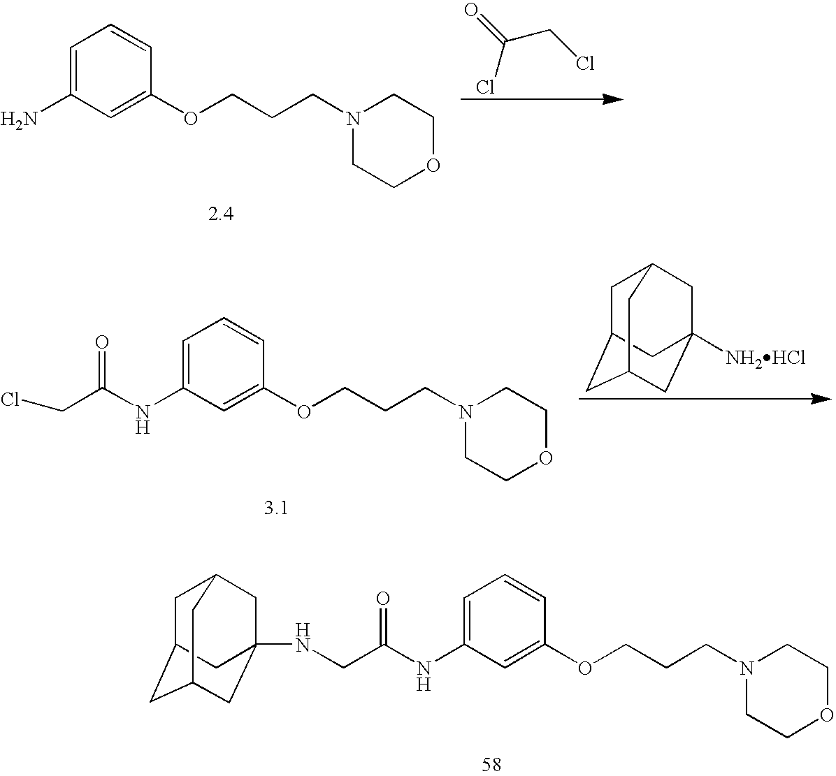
C1=C(NC(CNC23CC4CC(CC(C2)C4)C3)=O)C=C(OCCCN2CCOCC2)C=C1.C1=C(N)C=C(OCCCN2CCOCC2)C=C1.C(CCl)(=O)Cl.C1=C(NC(CCl)=O)C=C(OCCCN2CCOCC2)C=C1.C1C2CC3CC([NH2HCl])(CC1C3)C2
